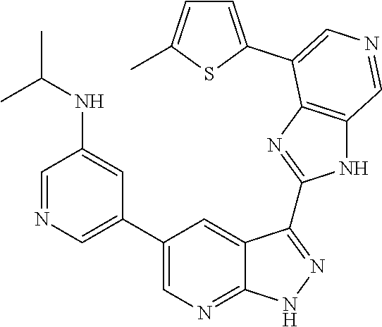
C1=NC=C(C2=CN=C3C(=C2)C(C2=NC4=C(N2)C=NC=C4C2=CC=C(C)S2)=NN3)C=C1NC(C)C
